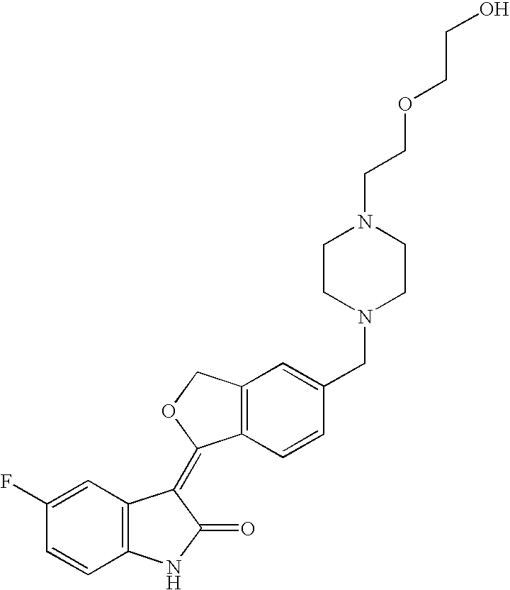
C1=C(F)C=CC2=C1C(=C1C3=C(C=C(CN4CCN(CCOCCO)CC4)C=C3)CO1)C(=O)N2
